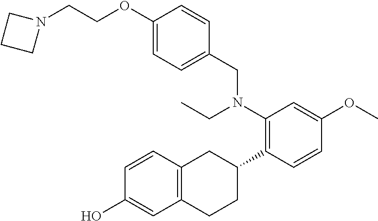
C1(O)=CC2=C(C=C1)CC(C1=C(N(CC3=CC=C(OCCN4CCC4)C=C3)CC)C=C(OC)C=C1)CC2
